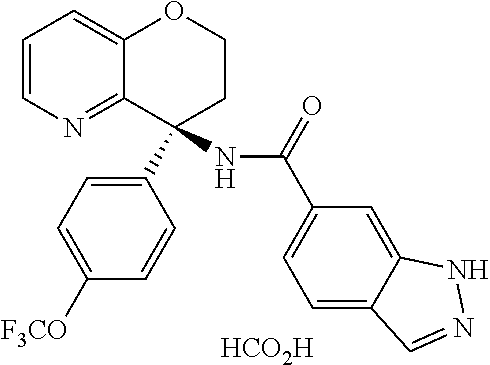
C12=NC=CC=C1OCCC2(C1=CC=C([F3CO])C=C1)NC(C1=CC=C2C(=C1)NN=C2)=O.[HCO2H]
